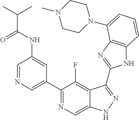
C1=NC=C(C2=NC=C3C(=C2F)C(C2=NC4=C(N2)C=CC=C4N2CCN(C)CC2)=NN3)C=C1NC(C(C)C)=O
